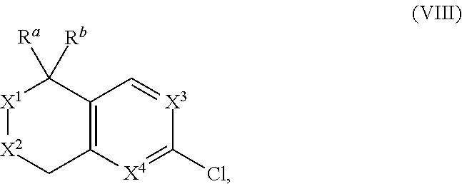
C12=C(C([Ra])([Rb])[X1][X2]C1)C=[X3]C(Cl)=[X4]2
